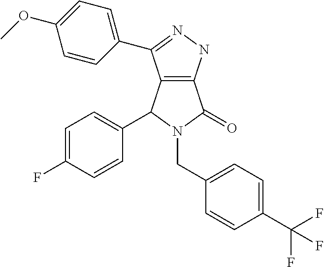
C12=C(NN=C1C1=CC=C(OC)C=C1)C(=O)N(CC1=CC=C(C(F)(F)F)C=C1)C2C1=CC=C(F)C=C1
